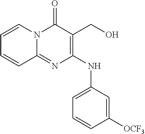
C1=CN2C(=NC(NC3=CC=CC([OCF3])=C3)=C(CO)C2=O)C=C1
